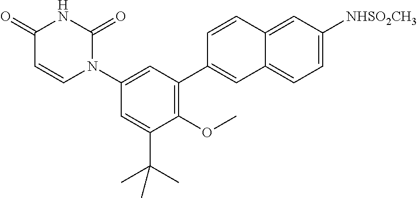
C1=C([NHSO2CH3])C=C2C(=C1)C=C(C1=C(OC)C(C(C)(C)C)=CC(N3C(=O)NC(=O)C=C3)=C1)C=C2
